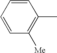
C1=CC=CC([Me])=C1C
